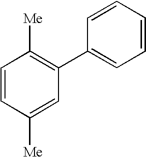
C1=CC([Me])=CC(C2=CC=CC=C2)=C1[Me]
